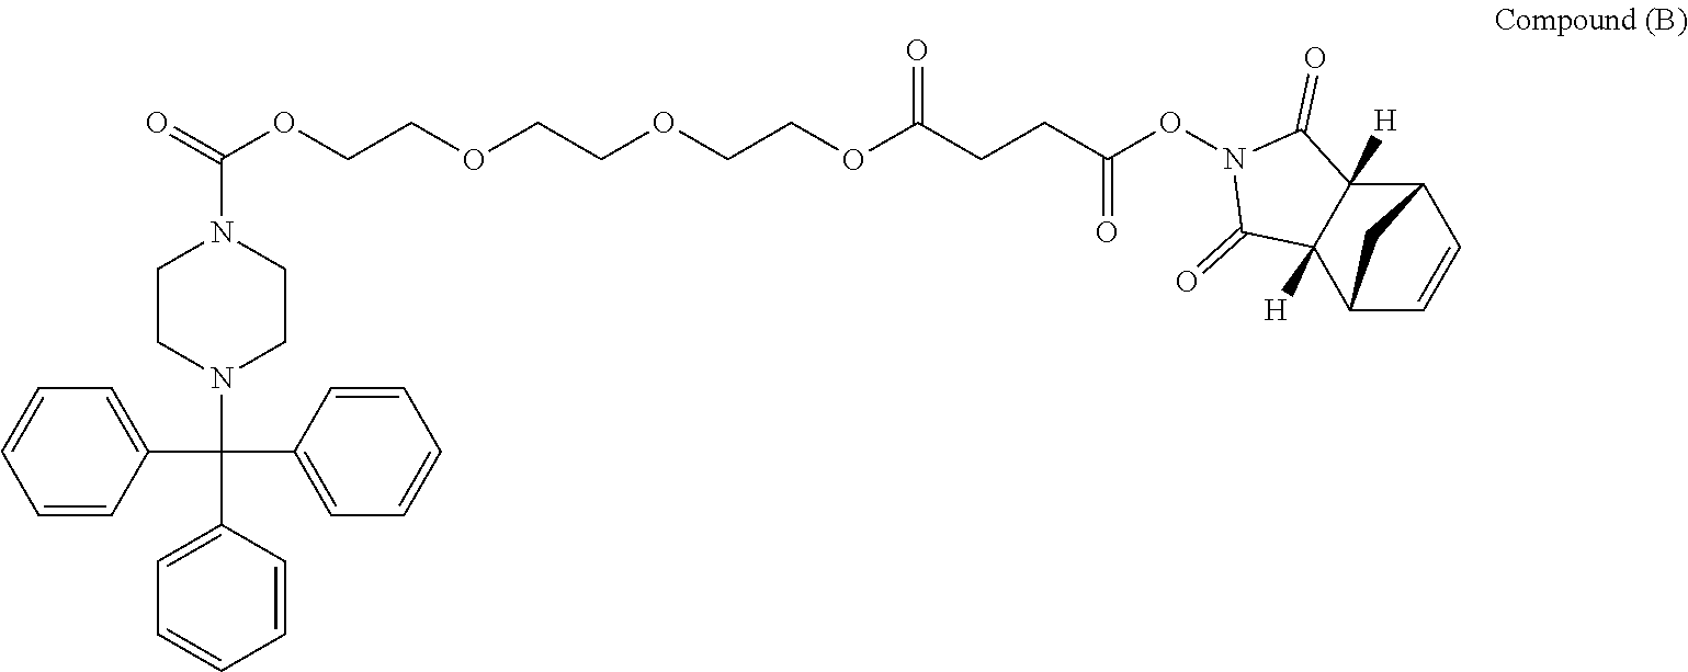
C1=CC=CC(C(N2CCN(C(=O)OCCOCCOCCOC(CCC(ON3C(=O)C4([H])C([H])(C3=O)C3C=CC4C3)=O)=O)CC2)(C2=CC=CC=C2)C2=CC=CC=C2)=C1
